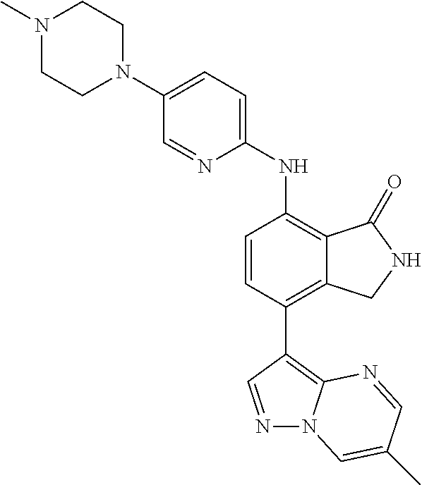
C1(N2CCN(C)CC2)=CC=C(NC2=C3C(=C(C4=C5N(N=C4)C=C(C)C=N5)C=C2)CNC3=O)N=C1
